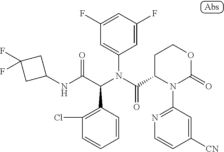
C1(NC(C(N(C(=O)C2N(C3=NC=CC([CN])=C3)C(=O)OCC2)C2=CC(F)=CC(F)=C2)C2=C(Cl)C=CC=C2)=O)CC(F)(F)C1
